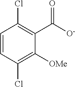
C1=CC(Cl)=C([OMe])C(C([O-])=O)=C1Cl
